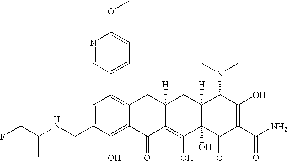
C1(CNC(CF)C)=CC(C2=CC=C(OC)N=C2)=C2C(=C1O)C(=O)C1=C(O)C3(O)C([H])(CC1([H])C2)C(N(C)C)C(O)=C(C(N)=O)C3=O
